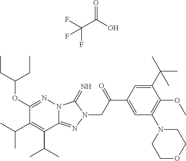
C1(OC(CC)CC)=NN2C(=NN(CC(C3=CC(N4CCOCC4)=C(OC)C(C(C)(C)C)=C3)=O)C2=N)C(C(C)C)=C1C(C)C.C(C(=O)O)(F)(F)F
